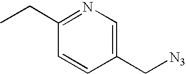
C1(C[N3])=CN=C(CC)C=C1
